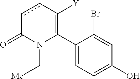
C1(C2=C([Y])ccC(=O)N2C[Me])=CC=C(O)C=C1Br
